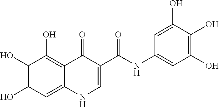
OC1=C(O)C=C2C(=C1O)C(=O)C(C(=O)NC1=CC(O)=C(O)C(O)=C1)=CN2
